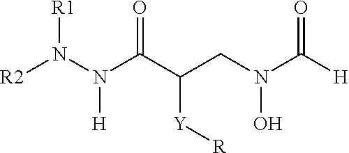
[R2]N(N(C(C(CN(C([H])=O)O)[Y][R])=O)[H])[R1]
